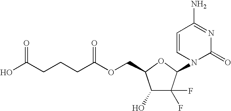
C1(O)C(F)(F)C(N2C(=O)N=C(N)C=C2)OC1COC(CCCC(O)=O)=O
